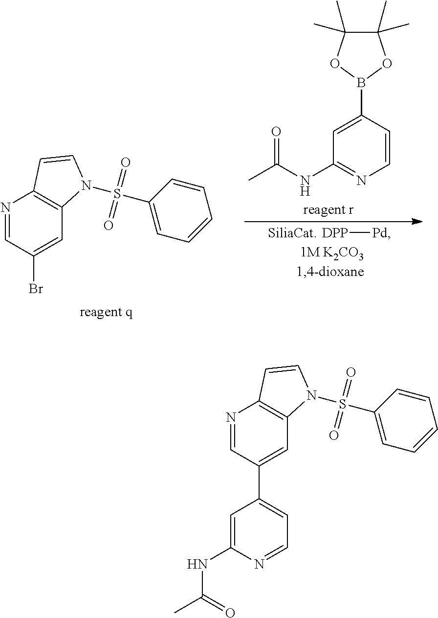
N1=CC(C2=CC=NC(NC(=O)C)=C2)=CC2=C1C=CN2S(C1=CC=CC=C1)(=O)=O.N1=CC(Br)=CC2=C1C=CN2S(C1=CC=CC=C1)(=O)=O.C1=CN=C(NC(C)=O)C=C1B1OC(C)(C)C(C)(C)O1.[DPP][Pd]
